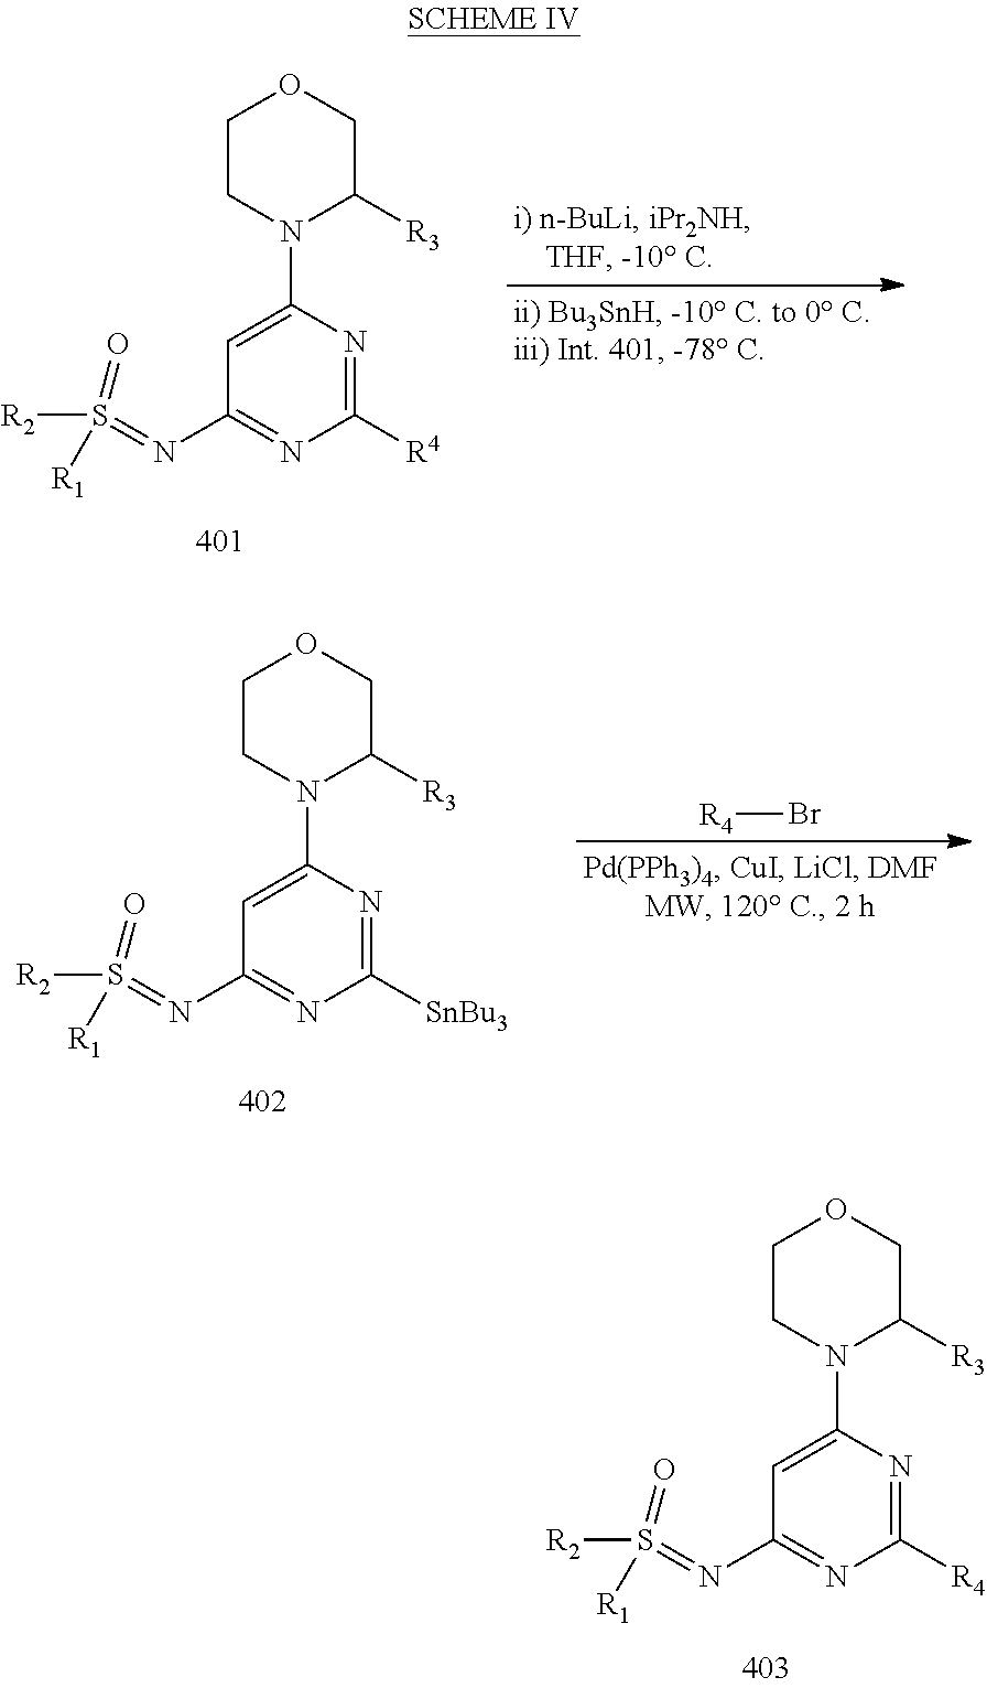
C1([R4])=NC(N2C([R3])COCC2)=CC(N=S([R2])(=O)[R1])=N1.C1([SnBu3])=NC(N2C([R3])COCC2)=CC(N=S([R2])(=O)[R1])=N1.[R4]Br.C1([R4])=NC(N2C([R3])COCC2)=CC(N=S([R2])(=O)[R1])=N1
